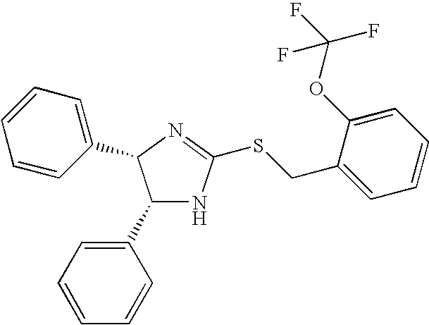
C1(C2=CC=CC=C2)NC(SCC2=CC=CC=C2OC(F)(F)F)=NC1C1=CC=CC=C1
